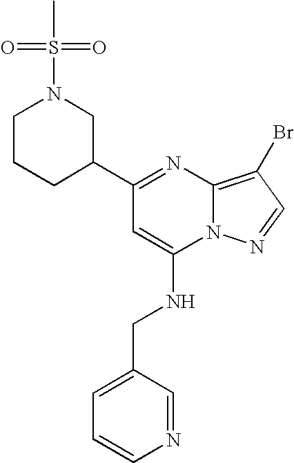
C1CCC(C2=NC3=C(Br)C=NN3C(NCC3=CC=CN=C3)=C2)CN1S(C)(=O)=O
